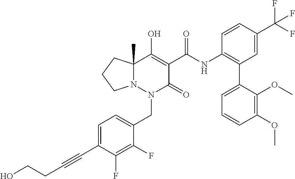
C1=C(C#CCCO)C(F)=C(F)C(CN2C(=O)C(C(=O)NC3=C(C4=CC=CC(OC)=C4OC)C=C(C(F)(F)F)C=C3)=C(O)C3(C)N2CCC3)=C1
